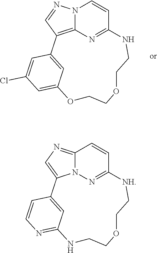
N12C3=C(C=N1)C1=CC(=CC(Cl)=C1)OCCOCCNC(=N3)C=C2.C12=NC=C3N1N=C(C=C2)[NH]CCOCCNC1=NC=CC3=C1
